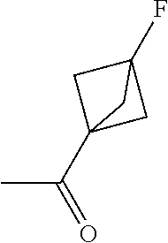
CC(C12CC(F)(C1)C2)=O
